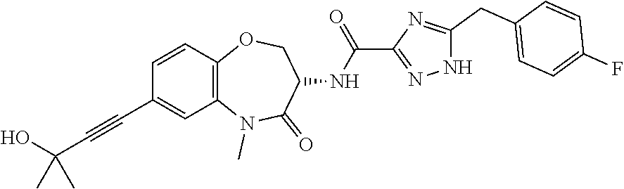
C1=CC2=C(C=C1C#CC(O)(C)C)N(C)C(=O)C(NC(=O)C1=NNC(CC3=CC=C(F)C=C3)=N1)CO2
